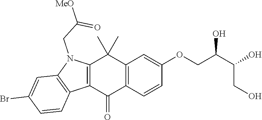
C12=C(C=CC(OCC(C(O)CO)O)=C1)C(=O)C1=C(C2(C)C)N(CC([MeO])=O)C2=C1C=CC(Br)=C2
